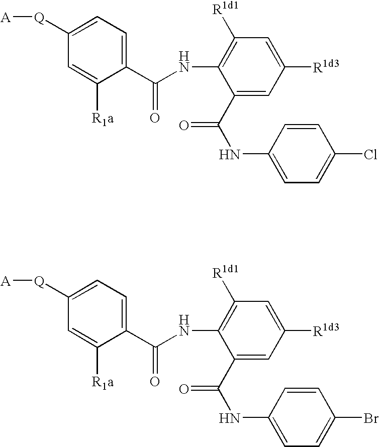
C1(C(NC2=C([R1d1])C=C([R1d3])C=C2C(NC2=CC=C(Cl)C=C2)=O)=O)=CC=C([Q][A])C=C1[R1a].C1(C(NC2=C([R1d1])C=C([R1d3])C=C2C(NC2=CC=C(Br)C=C2)=O)=O)=CC=C([Q][A])C=C1[R1a]
